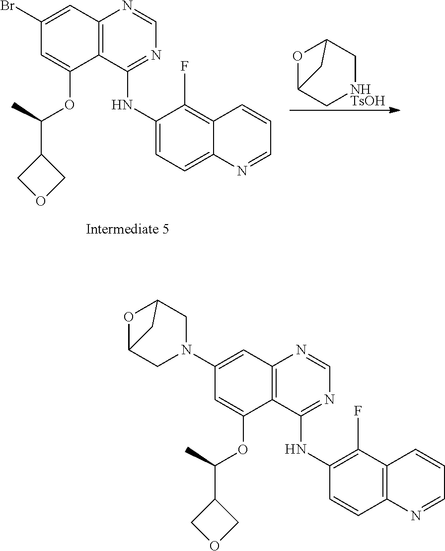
C1(N2CC3OC(C2)C3)=CC2=C(C(OC(C3COC3)C)=C1)C(NC1=C(F)C3=C(C=C1)N=CC=C3)=NC=N2.C1(Br)=CC2=C(C(OC(C3COC3)C)=C1)C(NC1=CC=C3C(=C1F)C=CC=N3)=NC=N2.O1C2C[NHTsOH]CC1C2
